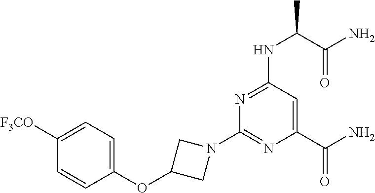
C1(N2CC(OC3=CC=C([F3CO])C=C3)C2)=NC(C(N)=O)=CC(NC(C(=O)N)C)=N1
